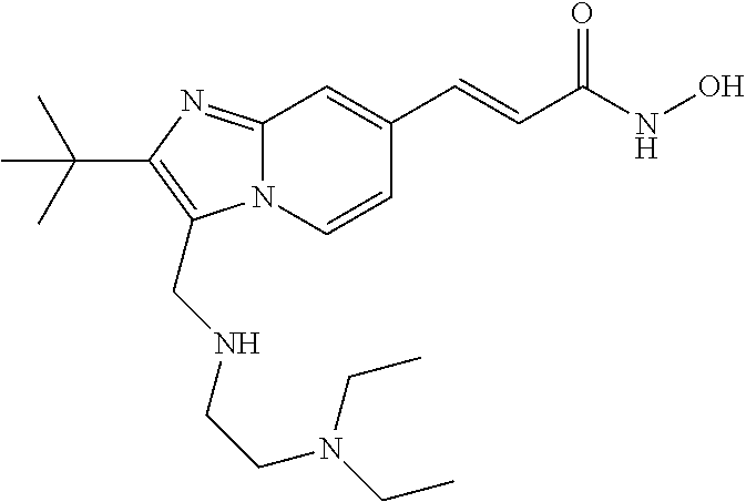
N12C(=NC(C(C)(C)C)=C1CNCCN(CC)CC)C=C(C=CC(NO)=O)C=C2
